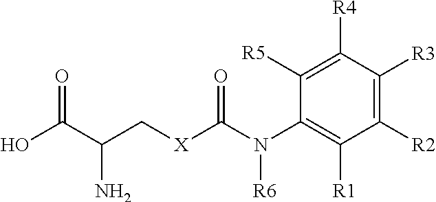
C1([R5])=C([R4])C([R3])=C([R2])C([R1])=C1N(C([X]CC(C(O)=O)N)=O)[R6]
